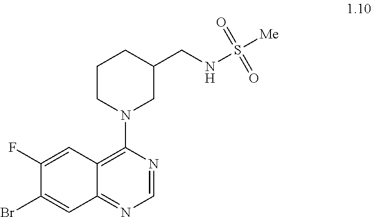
C1(F)=CC2=C(N3CC(CNS([Me])(=O)=O)CCC3)N=CN=C2C=C1Br
